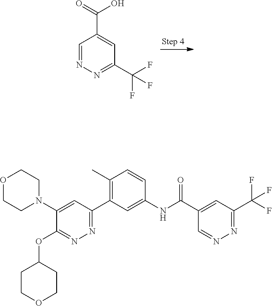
C1=NN=C(C(F)(F)F)C=C1C(=O)O.C1(C2=NN=C(OC3CCOCC3)C(N3CCOCC3)=C2)=C(C)C=CC(NC(C2=CC(C(F)(F)F)=NN=C2)=O)=C1
